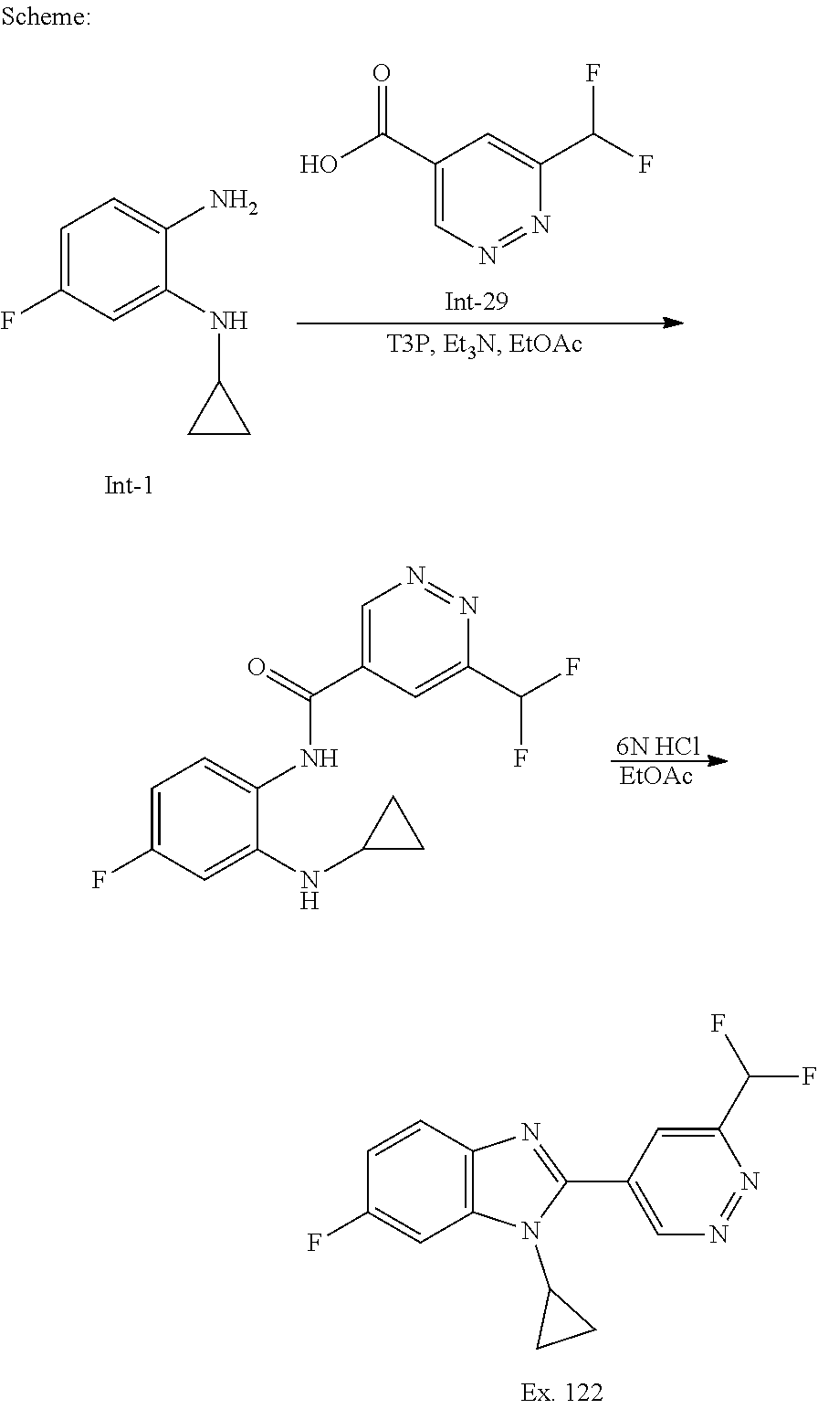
C1=C(F)C=C(NC2CC2)C(NC(=O)C2=CN=NC(C(F)F)=C2)=C1.[6N HCl].[EtOAc].C1=CC2=C(C=C1F)N(C1CC1)C(C1=CN=NC(C(F)F)=C1)=N2.C1=C(C(F)F)N=NC=C1C(=O)O.C1=C(F)C=C(NC2CC2)C(N)=C1
